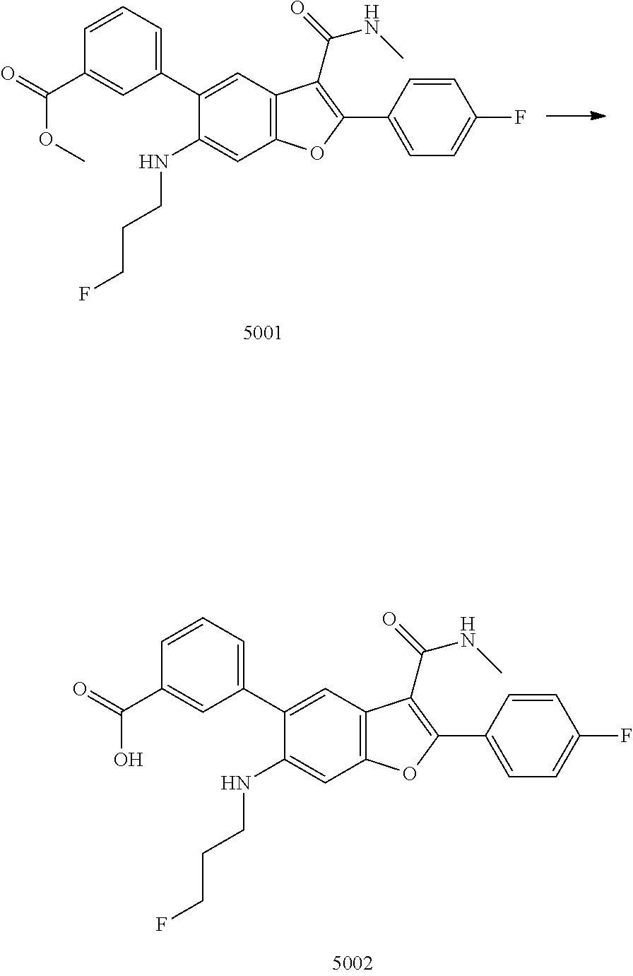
C1=CC=C(C2=CC3=C(C=C2NCCCF)OC(C2=CC=C(F)C=C2)=C3C(=O)NC)C=C1C(=O)OC.C1=CC=C(C2=CC3=C(C=C2NCCCF)OC(C2=CC=C(F)C=C2)=C3C(=O)NC)C=C1C(=O)O
